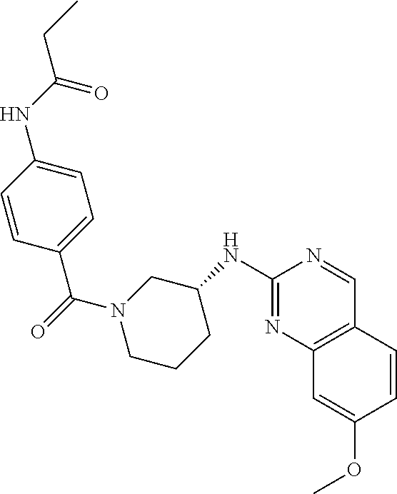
C1(NC2CN(C(C3=CC=C(NC(CC)=O)C=C3)=O)CCC2)=NC2=C(C=N1)C=CC(OC)=C2
